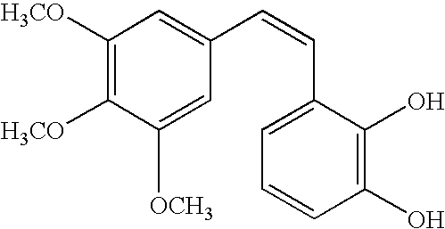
C1([H3CO])=C([H3CO])C([OCH3])=CC(C=CC2=CC=CC(O)=C2O)=C1
